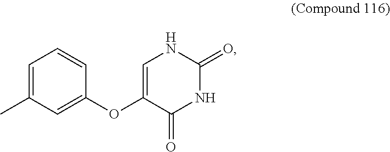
C1=C(C)C=C(OC2=CNC(=O)NC2=O)C=C1
